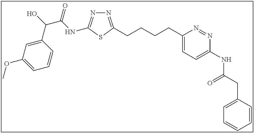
N1=C(CCCCC2=CC=C(NC(CC3=CC=CC=C3)=O)N=N2)SC(NC(C(O)C2=CC(OC)=CC=C2)=O)=N1
